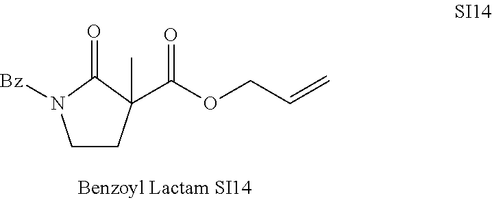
C1CC(C(OCC=C)=O)(C)C(=O)N1[Bz]
